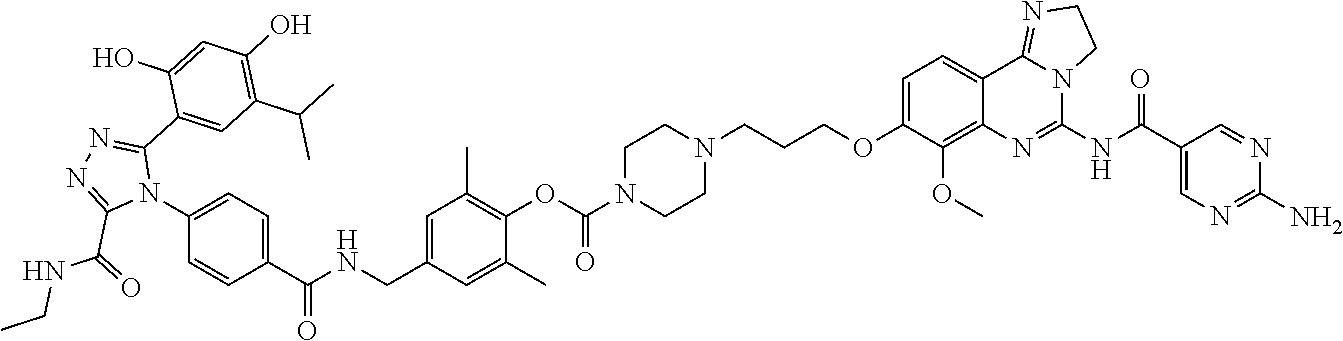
C1=C(N2C(C3=CC(C(C)C)=C(O)C=C3O)=NN=C2C(NCC)=O)C=CC(C(NCC2=CC(C)=C(OC(N3CCN(CCCOC4=CC=C5C6=NCCN6C(NC(C6=CN=C(N)N=C6)=O)=NC5=C4OC)CC3)=O)C(C)=C2)=O)=C1
